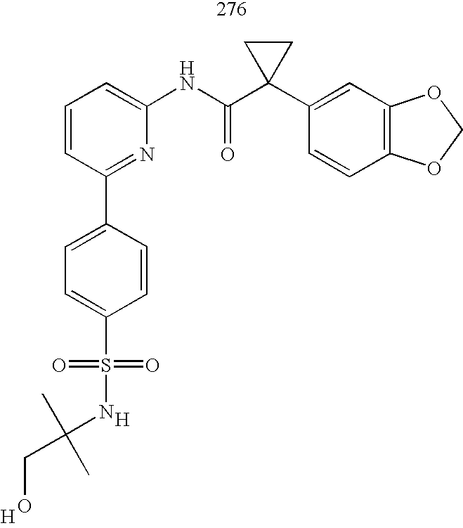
[H].C1=CC=C(NC(C2(C3=CC4=C(C=C3)OCO4)CC2)=O)N=C1C1=CC=C(S(=O)(=O)NC(CO)(C)C)C=C1.[H]
